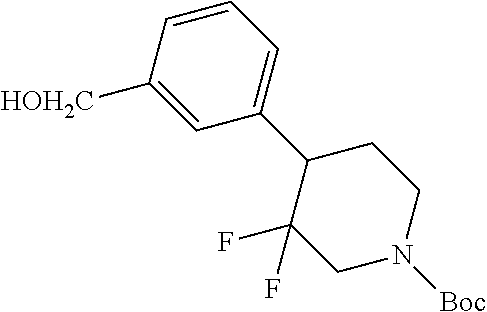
[HOH2C]C1=CC(C2C(F)(F)CN([Boc])CC2)=CC=C1
